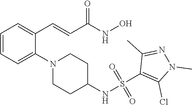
C1=CC=C(N2CCC(NS(=O)(=O)C3=C(Cl)N(C)N=C3C)CC2)C(C=CC(NO)=O)=C1
